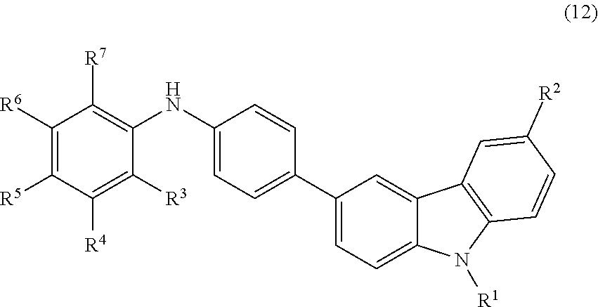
C1(C2=CC=C(NC3=C([R7])C([R6])=C([R5])C([R4])=C3[R3])C=C2)=CC=C2C(=C1)C1=C(N2[R1])C=CC([R2])=C1
